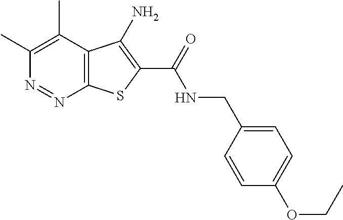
C1(C)=C(C)C2=C(N=N1)SC(C(=O)NCC1=CC=C(OCC)C=C1)=C2N
